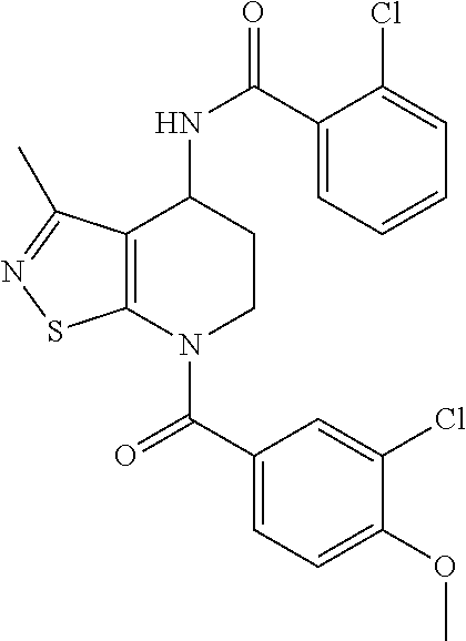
C1(C(=O)N2CCC(NC(=O)C3=CC=CC=C3Cl)C3=C2SN=C3C)=CC=C(OC)C(Cl)=C1
